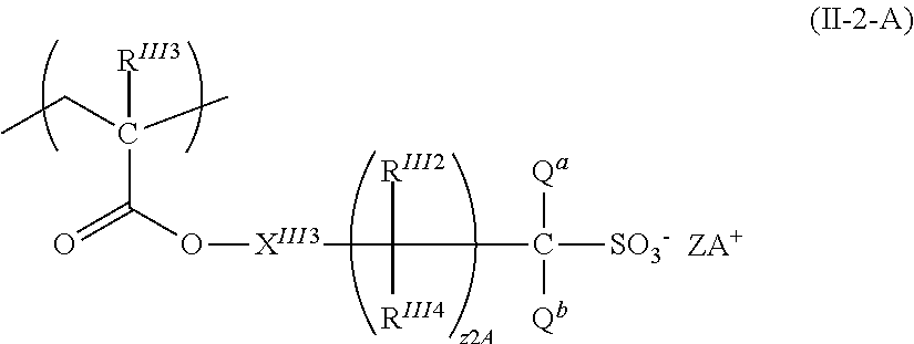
C(C(O[XIII3]C(C([Qa])([Qb])[SO3-])([RIII2])[RIII4])=O)([RIII3])(C)CC
